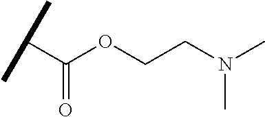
C(C(OCCN(C)C)=O)(C)C
